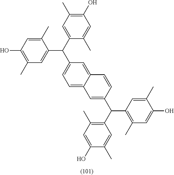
C1(O)=C(C)C=C(C(C2=CC=C3C(=C2)C=CC(C(C2=C(C)C=C(O)C(C)=C2)C2=C(C)C=C(O)C(C)=C2)=C3)C2=CC(C)=C(O)C=C2C)C(C)=C1
